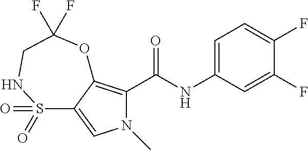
C1=C(NC(C2=C3C(=CN2C)S(=O)(=O)NCC(F)(F)O3)=O)C=C(F)C(F)=C1
